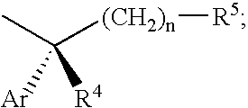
CC([(CH2)n][R5])([Ar])[R4]
